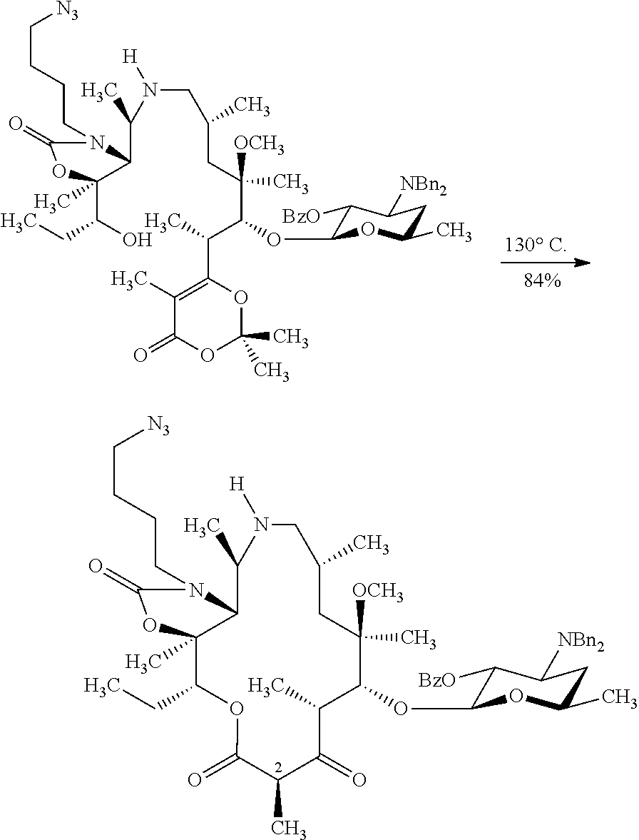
C1(C)=C(C(C)C(OC2C([BzO])C([NBn2])CC(C)O2)C(CC(C)CN(C(C2C(C(O)CC)(C)OC(=O)N2CCCC[N3])C)[H])(C)[OCH3])OC(C)(C)OC1=O.C1(C)C(=O)C(C)C(OC2C([BzO])C([NBn2])CC(C)O2)C(C)([OCH3])CC(C)CN([H])C(C)C2C(C)(C(CC)OC1=O)OC(=O)N2CCCC[N3]
